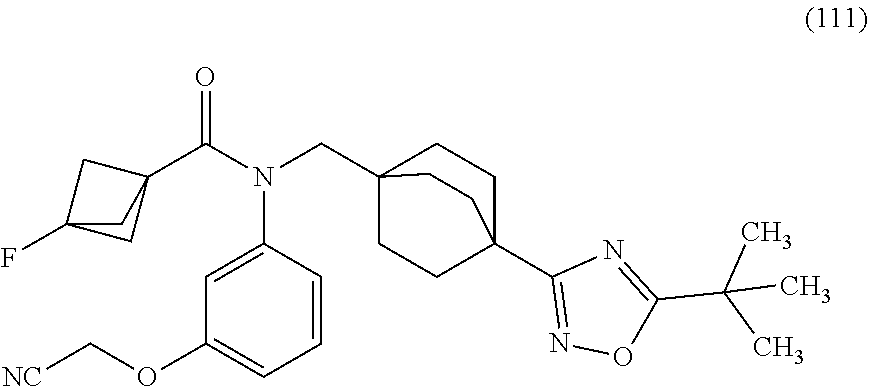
C1=C(N(CC23CCC(C4=NOC(C(C)(C)C)=N4)(CC2)CC3)C(C23CC(F)(C2)C3)=O)C=CC=C1OC[NC]
